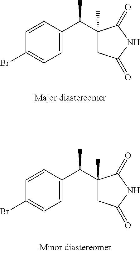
C1=CC(C(C2(C)CC(=O)NC2=O)C)=CC=C1Br.C1=CC(C(C2(C)CC(=O)NC2=O)C)=CC=C1Br
